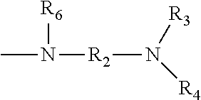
[R2](N([R3])[R4])N(C)[R6]
